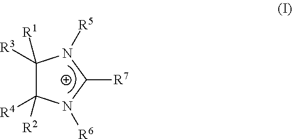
C1([R3])([R1])C([R4])([R2])N([R6])C([R7])N1[R5]
